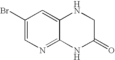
C1(Br)=CN=C2C(=C1)NCC(=O)N2
